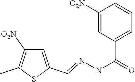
C1=C(C=NNC(=O)C2=CC=CC([O2N])=C2)SC(C)=C1[O2N]
